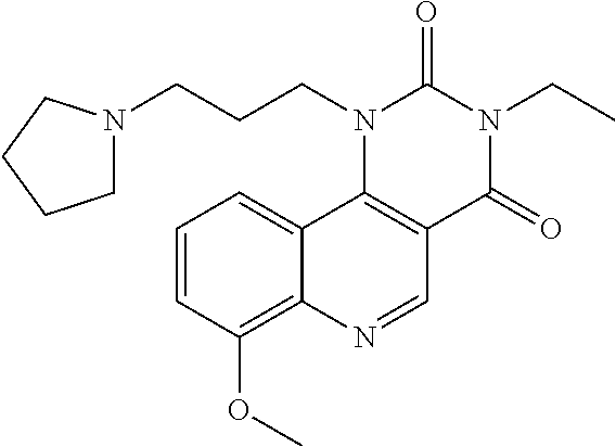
C1=CC(OC)=C2C(=C1)C1=C(C=N2)C(=O)N(CC)C(=O)N1CCCN1CCCC1
